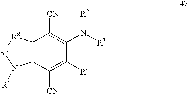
[CN]C1=C([R4])C(N([R3])[R2])=C([CN])C2=C1N([R6])[R7][R8]2
